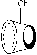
C[Ch]
